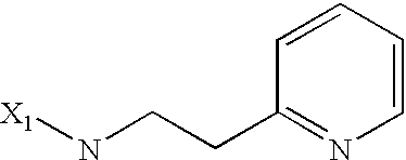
[X1]NCCC1=NC=CC=C1
